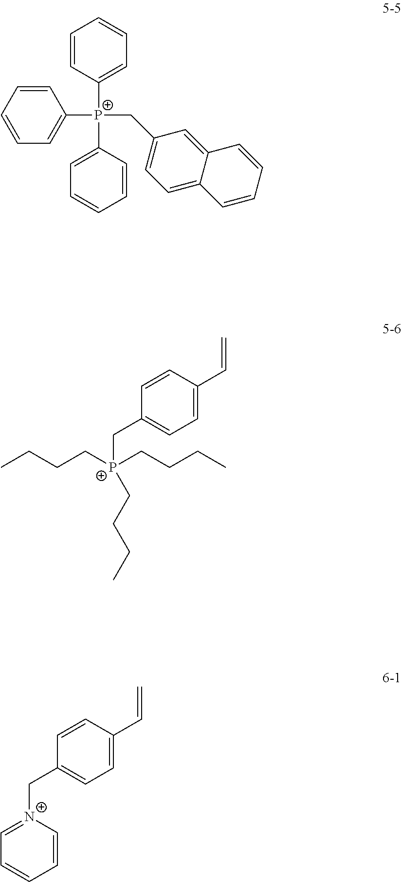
C1=CC=CC([P+](C2=CC=CC=C2)(C2=CC=CC=C2)CC2=CC=C3C(=C2)C=CC=C3)=C1.C1=CC(C=C)=CC=C1C[P+](CCCC)(CCCC)CCCC.C1=[N+](CC2=CC=C(C=C)C=C2)C=CC=C1
